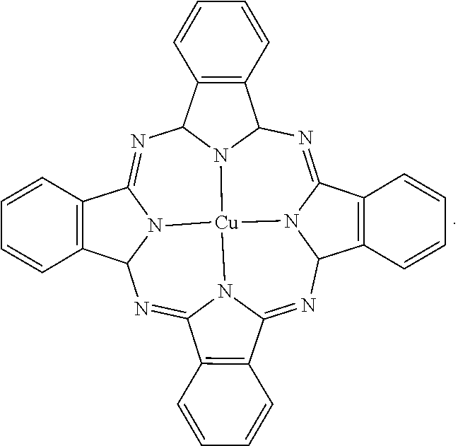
N1=C2N3C(C4=C2C=CC=C4)N=C2N4C(=NC5N6C(=NC7N(C1C1=C7C=CC=C1)[Cu]346)C1=C5C=CC=C1)C1=C2C=CC=C1
